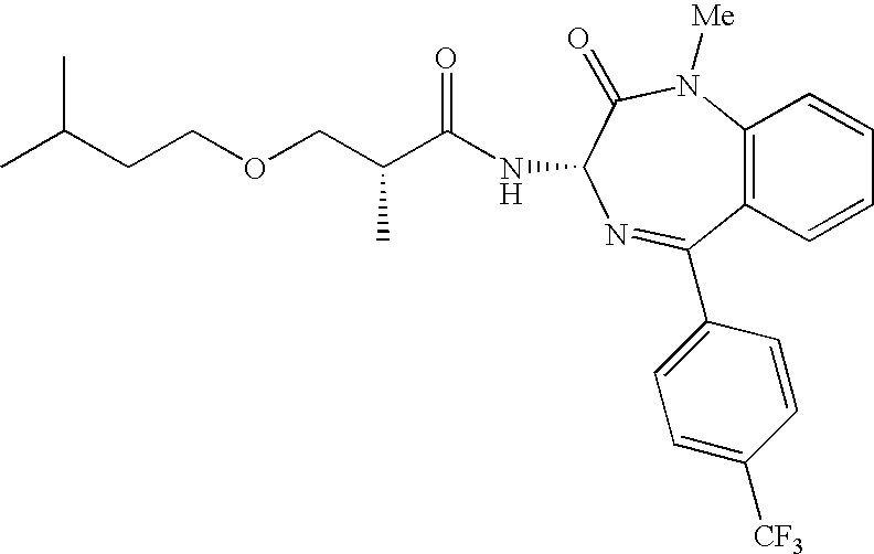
C12=C(C=CC=C1)C(C1=CC=C([CF3])C=C1)=NC(NC(C(C)COCCC(C)C)=O)C(=O)N2[Me]
